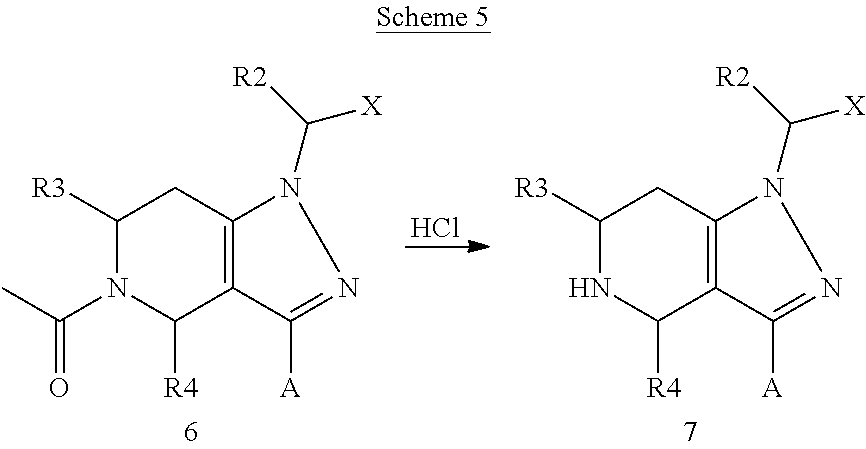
C1([R3])N(C(=O)C)C([R4])C2=C(C1)N(C([X])[R2])N=C2[A].C1([R3])NC([R4])C2=C(C1)N(C([X])[R2])N=C2[A].Cl
